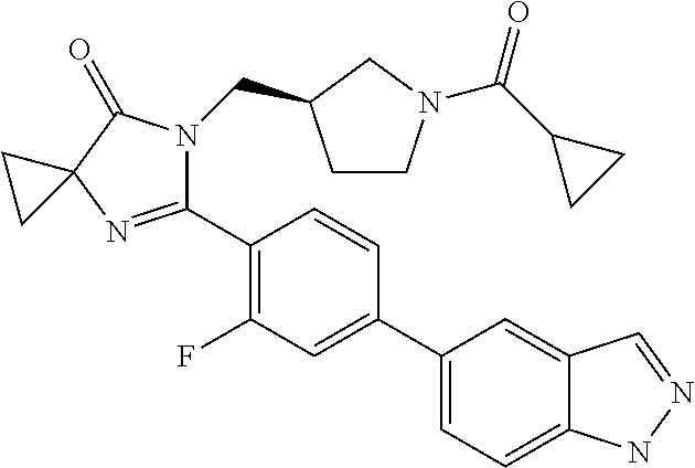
C12=CC(C3=CC(F)=C(C4=NC5(C(=O)N4CC4CCN(C(C6CC6)=O)C4)CC5)C=C3)=CC=C1NN=C2
